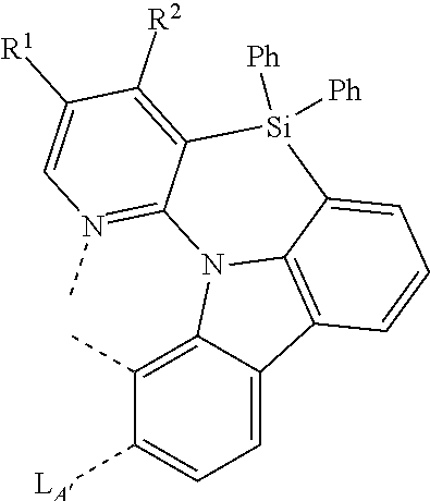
C1=C2C(=C(C)C([LA])=C1)N1C3=C2C=CC=C3[Si]([Ph])([Ph])C2=C([R2])C([R1])=CN(C)=C12
